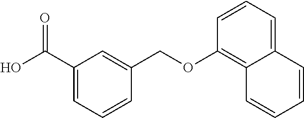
C1(C(O)=O)=CC=CC(COC2=C3C(=CC=C2)C=CC=C3)=C1
